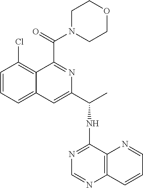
C1=CC=C2C(=C1Cl)C(C(N1CCOCC1)=O)=NC(C(NC1=NC=NC3=C1N=CC=C3)C)=C2
